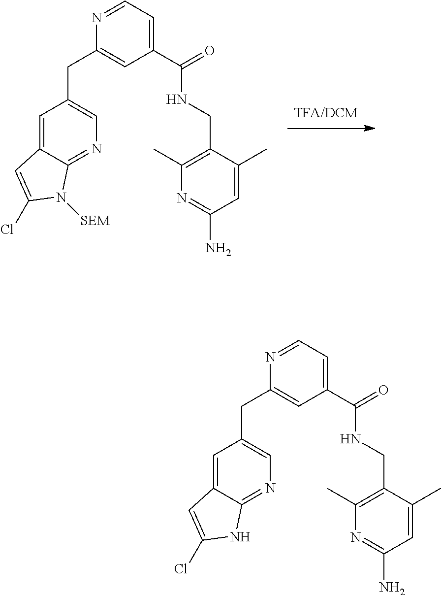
C(C1=CC(C(=O)NCC2=C(C)N=C(N)C=C2C)=CC=N1)C1=CN=C2C(=C1)C=C(Cl)N2[SEM].C(C1=CC(C(=O)NCC2=C(C)N=C(N)C=C2C)=CC=N1)C1=CN=C2C(=C1)C=C(Cl)N2
